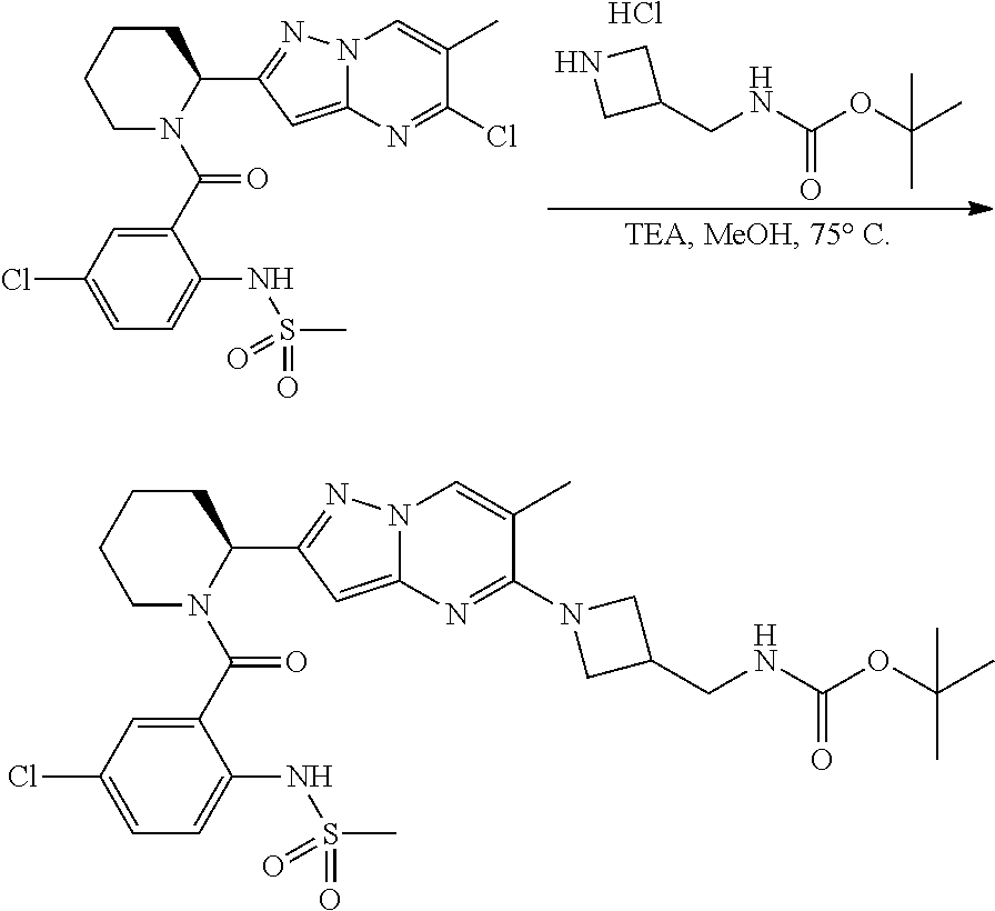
C1(CNC(OC(C)(C)C)=O)CNC1.Cl.C1CCCN(C(C2=CC(Cl)=CC=C2NS(=O)(=O)C)=O)C1C1=NN2C(=C1)N=C(Cl)C(C)=C2.C1CCCN(C(C2=CC(Cl)=CC=C2NS(=O)(=O)C)=O)C1C1=NN2C(=C1)N=C(N1CC(CNC(OC(C)(C)C)=O)C1)C(C)=C2
